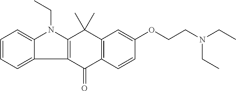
C1=CC=C2C(=C1)N(CC)C1=C2C(=O)C2=C(C1(C)C)C=C(OCCN(CC)CC)C=C2
